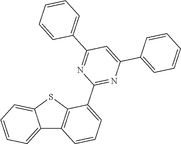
C12=CC=CC=C1SC1=C2C=CC=C1C1=NC(C2=CC=CC=C2)=CC(C2=CC=CC=C2)=N1
